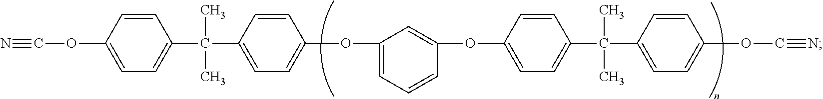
N#COC1=CC=C(C(C)(C)C2=CC=C(OC3=CC=CC(OC4=CC=C(C(C)(C)C5=CC=C(OC#N)C=C5)C=C4)=C3)C=C2)C=C1
